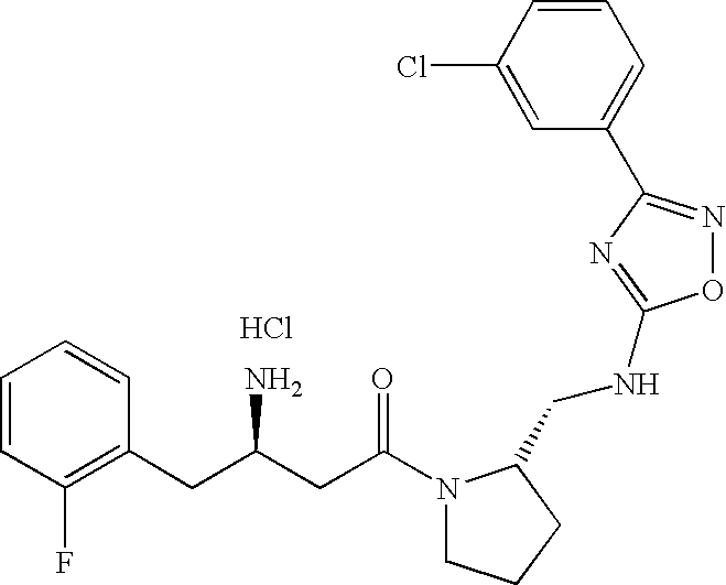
C1=CC(F)=C(CC(CC(=O)N2CCCC2CNC2=NC(C3=CC=CC(Cl)=C3)=NO2)N)C=C1.Cl
